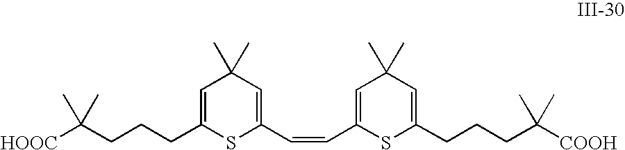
[HOOC]C(CCCC1=CC(C)(C)C=C(C=CC2=CC(C)(C)C=C(CCCC([COOH])(C)C)S2)S1)(C)C
